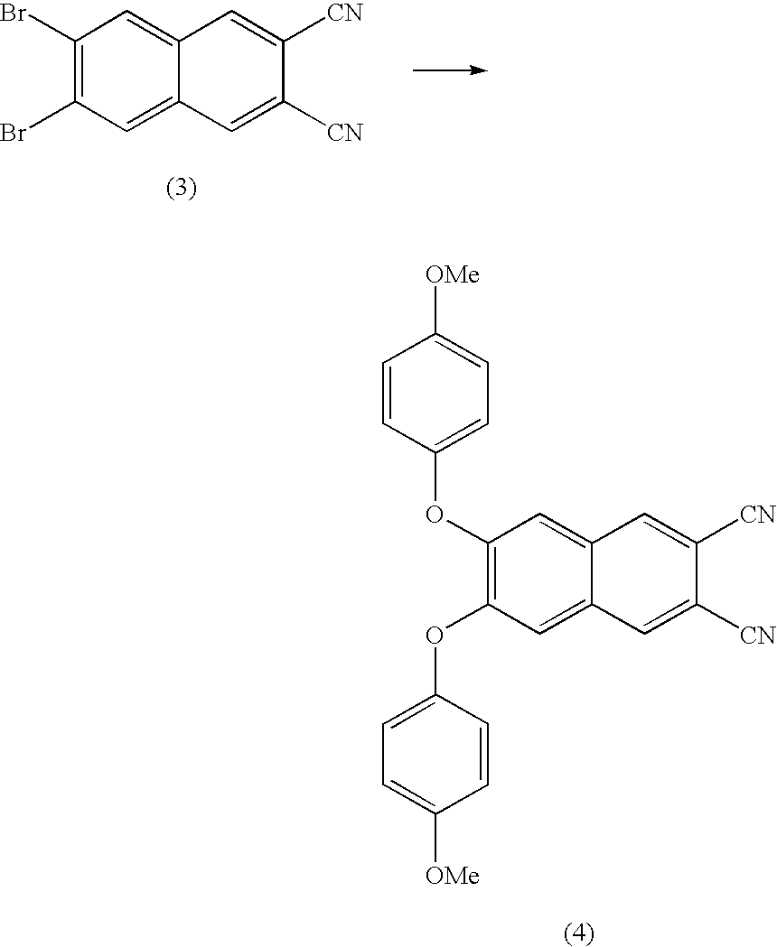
BrC1=C(Br)C=C2C(=C1)C=C([CN])C([CN])=C2.C1=CC(OC2=C(OC3=CC=C([OMe])C=C3)C=C3C(=C2)C=C([CN])C([CN])=C3)=CC=C1[OMe]
